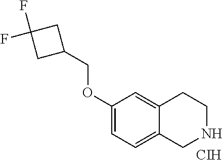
C1(COC2=CC=C3C(=C2)CCNC3)CC(F)(F)C1.[CIH]
